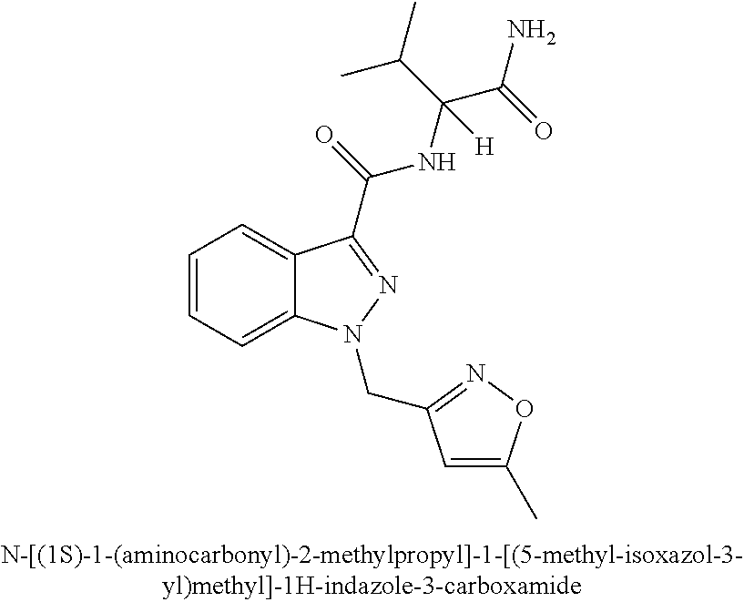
C1=CC=C2C(=C1)C(C(NC(C(C)C)(C(=O)N)[H])=O)=NN2CC1=NOC(C)=C1
